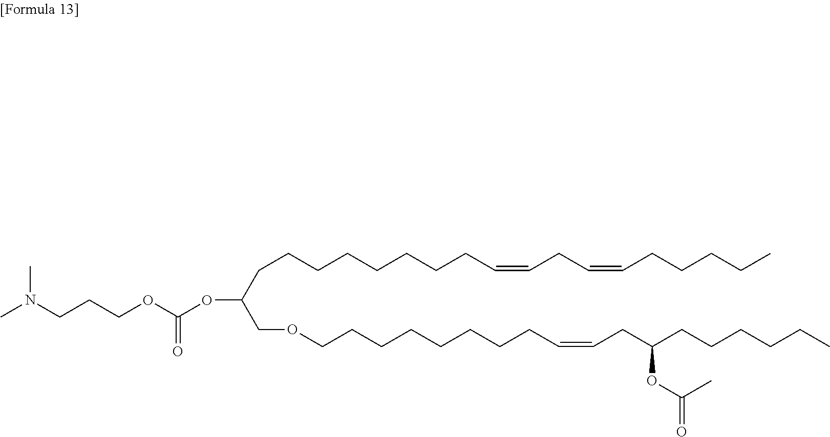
CN(CCCOC(OC(CCCCCCCCC=CCC=CCCCCC)COCCCCCCCCC=CCC(CCCCCC)OC(=O)C)=O)C
